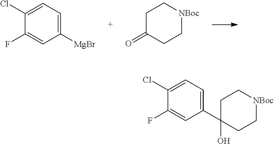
C1=C(Cl)C(F)=CC([MgBr])=C1.C1C(=O)CC[NBoc]C1.C1=C(Cl)C(F)=CC(C2(O)CC[NBoc]CC2)=C1
